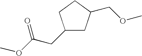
C1(CC(OC)=O)CC(COC)CC1
